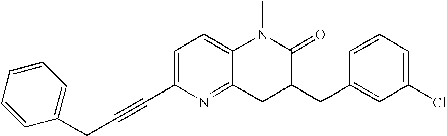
C1=C(C#CCC2=CC=CC=C2)N=C2C(=C1)N(C)C(=O)C(CC1=CC(Cl)=CC=C1)C2
